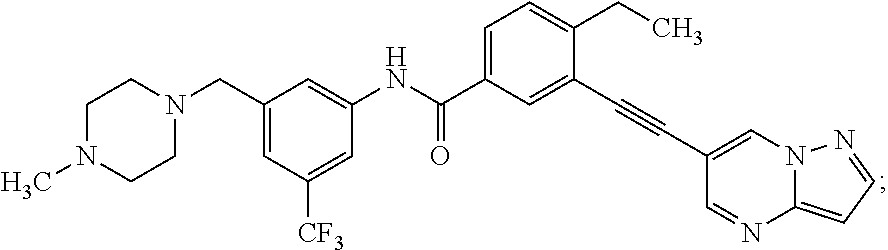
C1N(C)CCN(CC2=CC([CF3])=CC(NC(C3=CC=C(CC)C(C#CC4=CN5C(=CC=N5)N=C4)=C3)=O)=C2)C1
